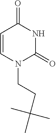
C1=CN(CCC(C)(C)C)C(=O)NC1=O
